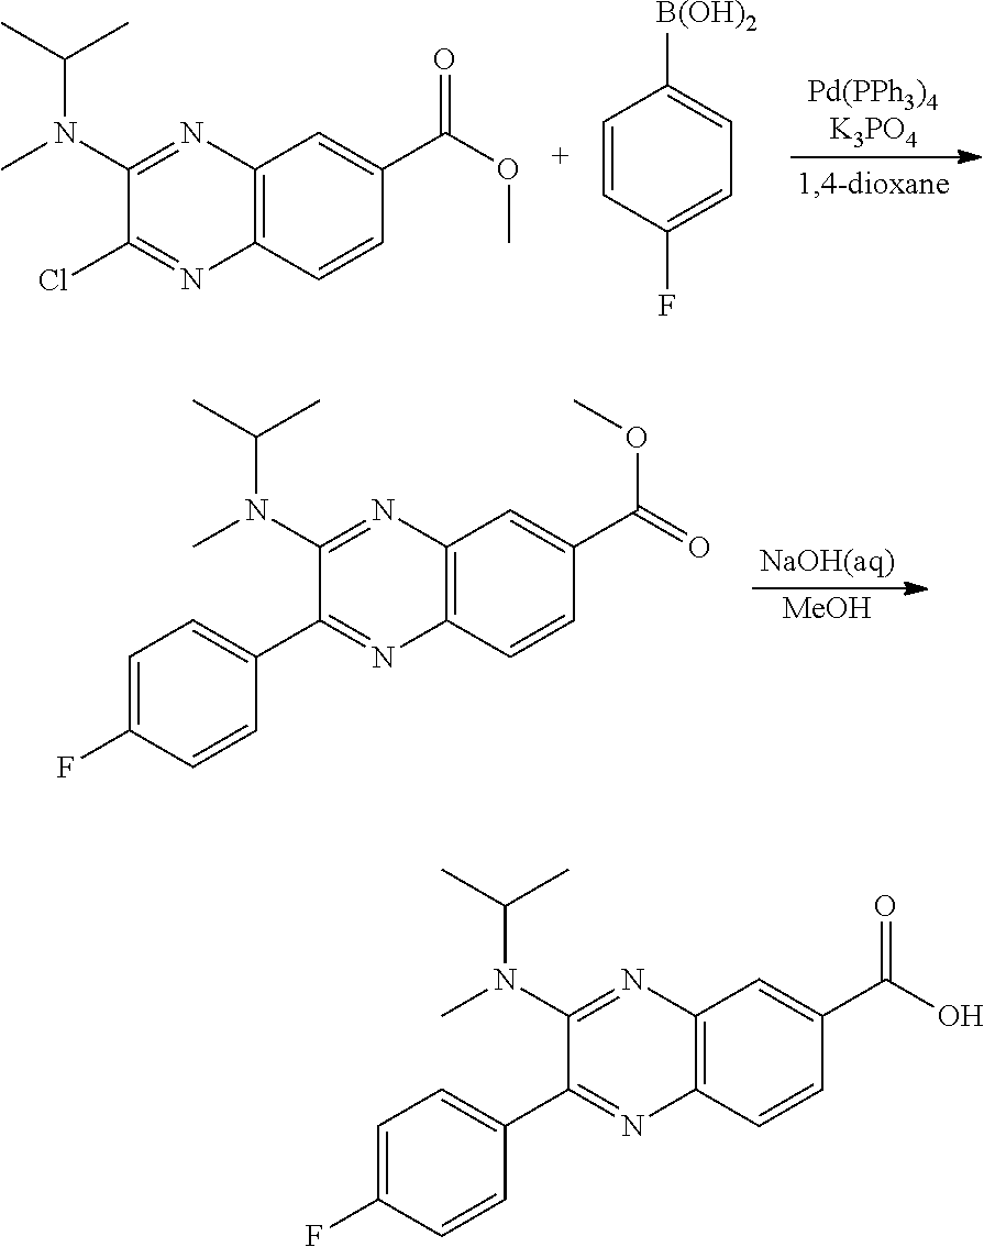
C(N(C1=NC2=C(N=C1Cl)C=CC(C(OC)=O)=C2)C)(C)C.C1=CC(F)=CC=C1[B(OH)2].[MeOH].C(N(C1=NC2=C(N=C1C1=CC=C(F)C=C1)C=CC(C(=O)OC)=C2)C)(C)C.C(N(C1=NC2=C(N=C1C1=CC=C(F)C=C1)C=CC(C(O)=O)=C2)C)(C)C
